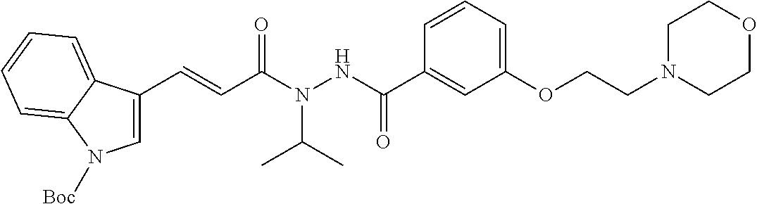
C1=CC=C(OCCN2CCOCC2)C=C1C(NN(C(C=CC1=CN([Boc])C2=CC=CC=C12)=O)C(C)C)=O
